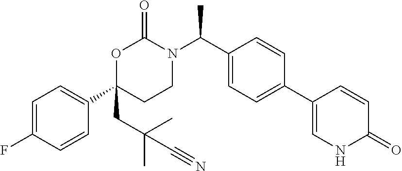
O1C(C2=CC=C(F)C=C2)(CC(C)(C)C#N)CCN(C(C2=CC=C(C3=CNC(=O)C=C3)C=C2)C)C1=O
